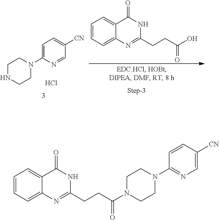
C1=C(N2CCNCC2)N=CC([CN])=C1.Cl.C1=CC=C2C(=C1)C(=O)NC(CCC(O)=O)=N2.C1=CC=C2C(=C1)C(=O)NC(CCC(N1CCN(C3=NC=C([CN])C=C3)CC1)=O)=N2
